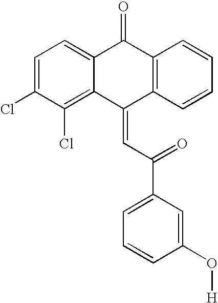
C1=C(Cl)C(Cl)=C2C(=C1)C(=O)C1=C(C2=CC(=O)C2=CC=CC(O[H])=C2)C=CC=C1
